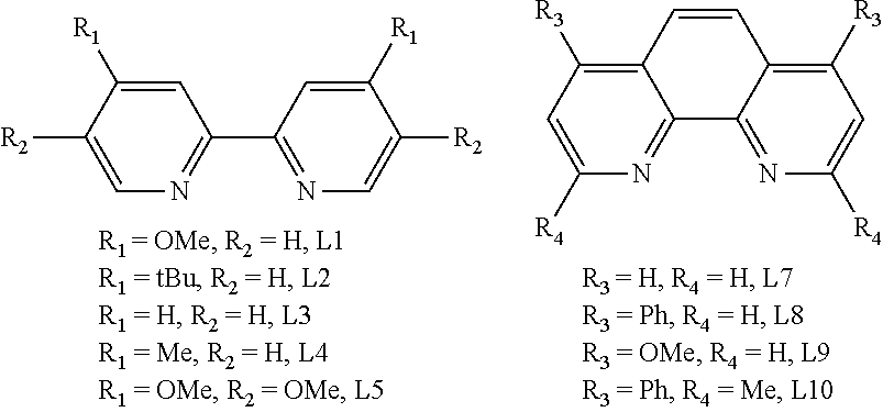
C1([R1])=CC(C2=NC=C([R2])C([R1])=C2)=NC=C1[R2].C1([R3])=C2C(=NC([R4])=C1)C1=NC([R4])=CC([R3])=C1C=C2
